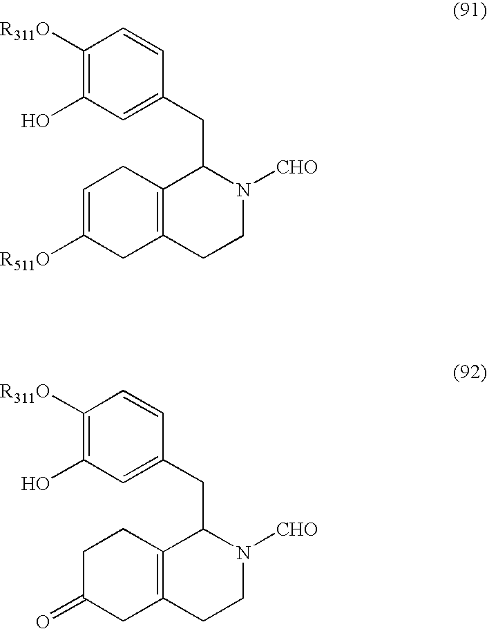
C1([R311O])=C(O)C=C(CC2C3=C(CCN2[CHO])CC([R511O])=CC3)C=C1.C1([R311O])=C(O)C=C(CC2C3=C(CCN2[CHO])CC(=O)CC3)C=C1
